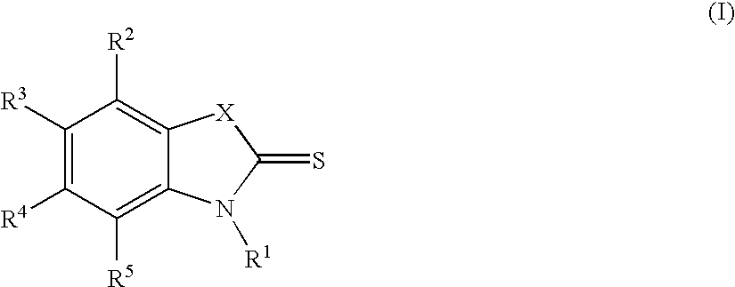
C1([R3])=C([R4])C([R5])=C2C(=C1[R2])[X]C(=S)N2[R1]
